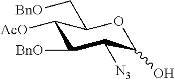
C1([AcO])C([BnO])C([N3])C(O)OC1C[BnO]
